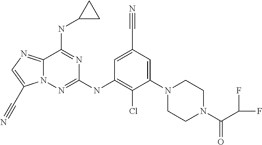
C12=NC=C(C#N)N1N=C(NC1=C(Cl)C(N3CCN(C(C(F)F)=O)CC3)=CC(C#N)=C1)N=C2NC1CC1
